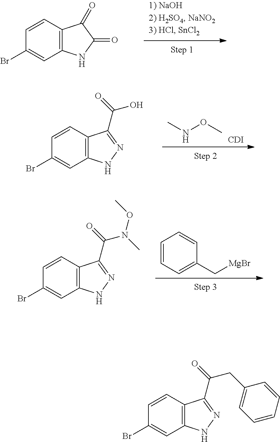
C12=C(C=CC(Br)=C1)C(=O)C(=O)N2.CNOC.[CDI].C12=C(C=CC(Br)=C1)C(C(O)=O)=NN2.C12=C(C=CC(Br)=C1)C(C(N(OC)C)=O)=NN2.C1=CC=C(C[MgBr])C=C1.C12=C(C=CC(Br)=C1)C(C(CC1=CC=CC=C1)=O)=NN2
